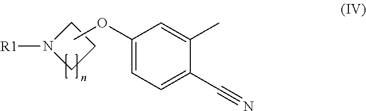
C1N([R1])CC1.C1(OC)=CC=C(C#N)C(C)=C1
